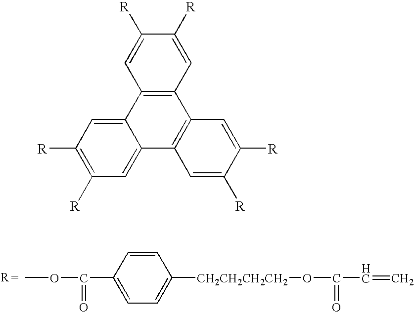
COC(C1=CC=C([CH2CH2CH2CH2]OC(C=C)=O)C=C1)=O.C12=CC([R])=C([R])C=C1C1=C(C3=C2C=C([R])C([R])=C3)C=C([R])C([R])=C1
